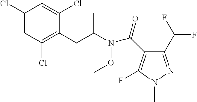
C1(Cl)=CC(Cl)=C(CC(N(C(C2=C(F)N(C)N=C2C(F)F)=O)OC)C)C(Cl)=C1
